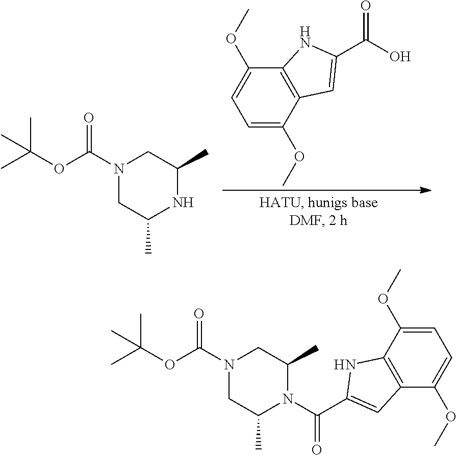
C12=C(C(OC)=CC=C1OC)NC(C(O)=O)=C2.N1(C(OC(C)(C)C)=O)CC(C)NC(C)C1.N1(C(OC(C)(C)C)=O)CC(C)N(C(=O)C2=CC3=C(C(OC)=CC=C3OC)N2)C(C)C1
